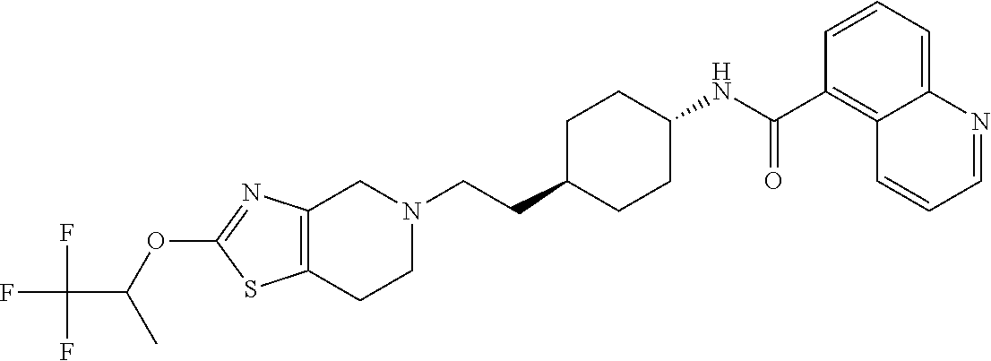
C1(OC(C(F)(F)F)C)=NC2=C(S1)CCN(CCC1CCC(NC(C3=C4C(=CC=C3)N=CC=C4)=O)CC1)C2
